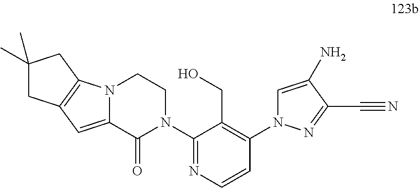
C12=CC3=C(N1CCN(C1=NC=CC(N4C=C(N)C(C#N)=N4)=C1CO)C2=O)CC(C)(C)C3
